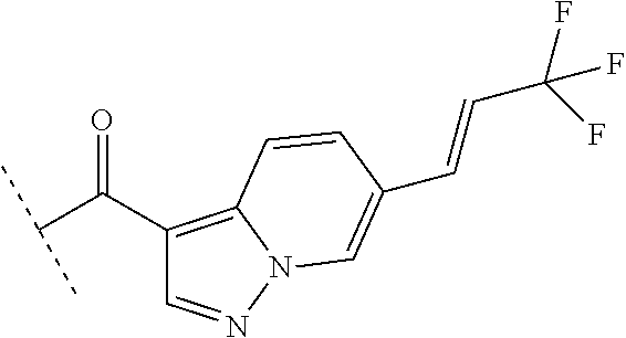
C(C(C1=C2N(N=C1)C=C(C=CC(F)(F)F)C=C2)=O)(C)C
